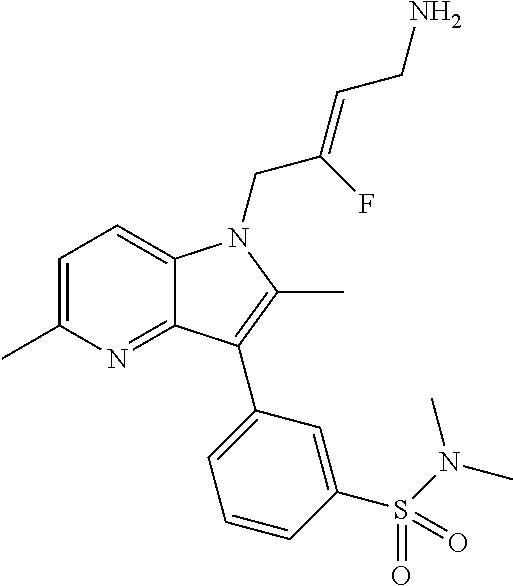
C1=C(C)N=C2C(=C1)N(CC(=CCN)F)C(C)=C2C1=CC=CC(S(N(C)C)(=O)=O)=C1
